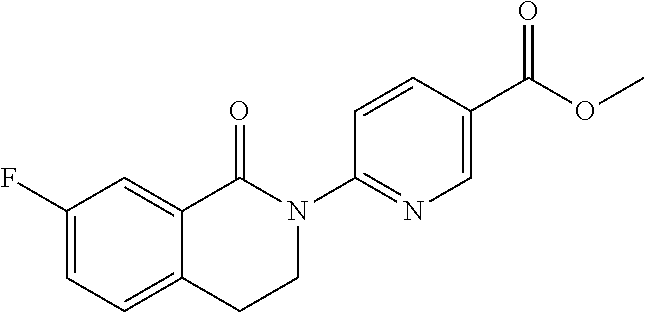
C1(F)=CC=C2C(=C1)C(=O)N(C1=NC=C(C(OC)=O)C=C1)CC2
